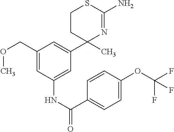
C1CC(C)(C2=CC(COC)=CC(NC(C3=CC=C(OC(F)(F)F)C=C3)=O)=C2)N=C(N)S1
